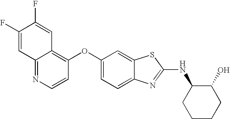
N1=C2C(=C(OC3=CC=C4C(=C3)SC(NC3CCCCC3O)=N4)C=C1)C=C(F)C(F)=C2
